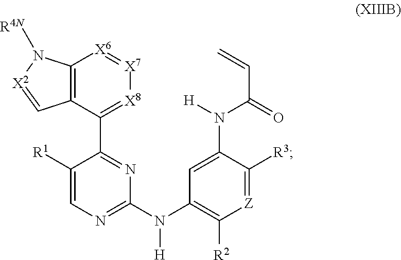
C1(C2=NC(N(C3=C([R2])[Z]=C([R3])C(N([H])C(=O)C=C)=C3)[H])=NC=C2[R1])=[X8][X7]=[X6]C2=C1C=[X2]N2[R4N]
